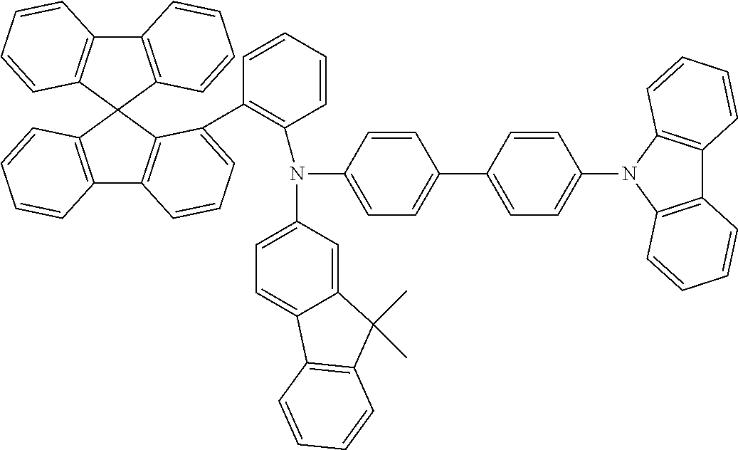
C12=C(C3(C4=C1C=CC=C4)C1=C(C4=C3C(C3=C(N(C5=CC=C6C(=C5)C(C)(C)C5=C6C=CC=C5)C5=CC=C(C6=CC=C(N7C8=C(C9=C7C=CC=C9)C=CC=C8)C=C6)C=C5)C=CC=C3)=CC=C4)C=CC=C1)C=CC=C2
